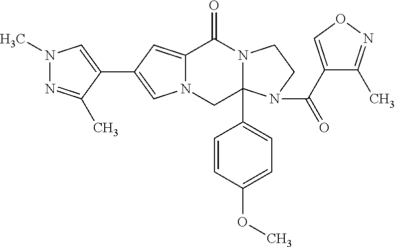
N12C(=CC(C3=CN(C)N=C3C)=C1)C(=O)N1C(C3=CC=C(OC)C=C3)(C2)N(C(C2=CON=C2C)=O)CC1
